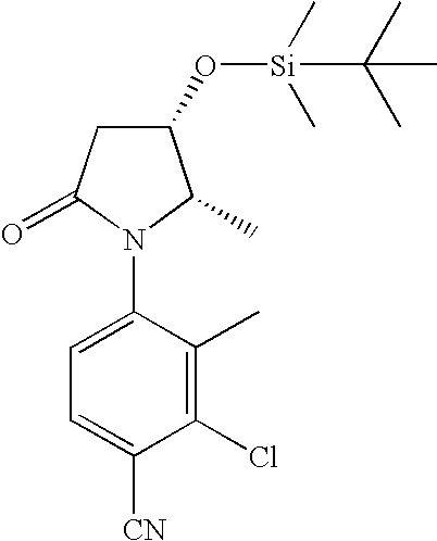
C1=C(N2C(C)C(O[Si](C)(C)C(C)(C)C)CC2=O)C(C)=C(Cl)C([CN])=C1
